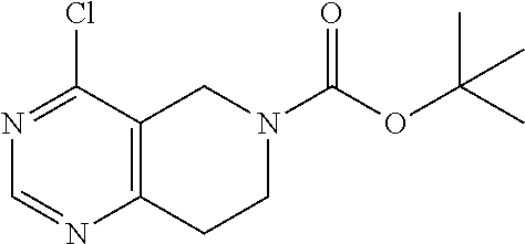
N1=C(Cl)C2=C(N=C1)CCN(C(=O)OC(C)(C)C)C2
